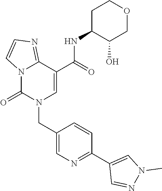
C12=NC=CN1C(=O)N(CC1=CN=C(C3=CN(C)N=C3)C=C1)C=C2C(NC1C(O)COCC1)=O
